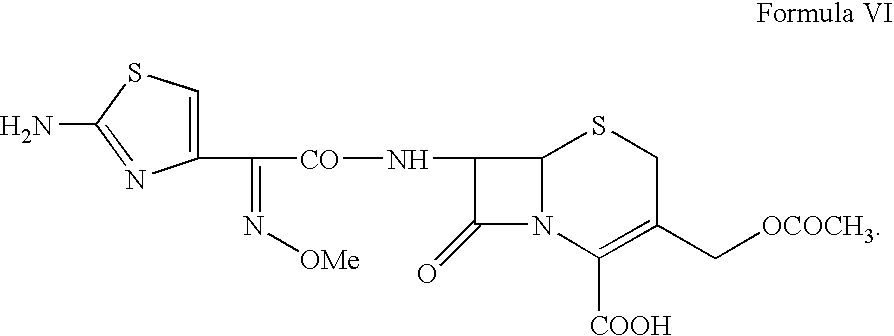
C1(C(=N[OMe])[CO]NC2C(=O)N3C2SCC(C[OCOCH3])=C3[COOH])=CSC(N)=N1
